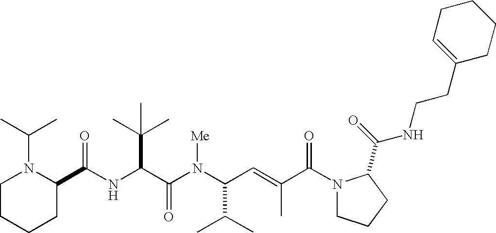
N(C(C(N(C(C(C)C)C=C(C)C(N1CCCC1C(=O)NCCC1=CCCCC1)=O)[Me])=O)C(C)(C)C)C(C1N(C(C)C)CCCC1)=O
